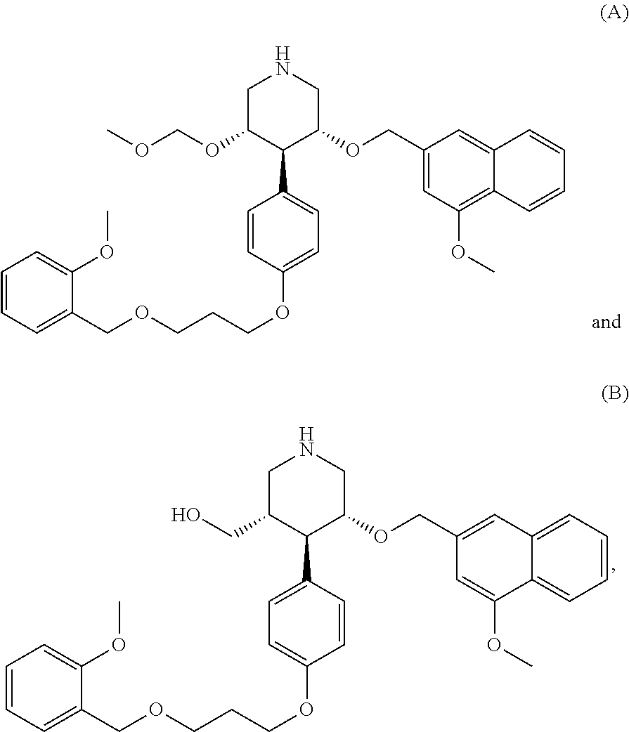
C1=CC=C(COCCCOC2=CC=C(C3C(OCC4=CC5=CC=CC=C5C(OC)=C4)CNCC3CO)C=C2)C(OC)=C1.C1=CC=C(COCCCOC2=CC=C(C3C(OCC4=CC(OC)=C5C(=C4)C=CC=C5)CNCC3OCOC)C=C2)C(OC)=C1
